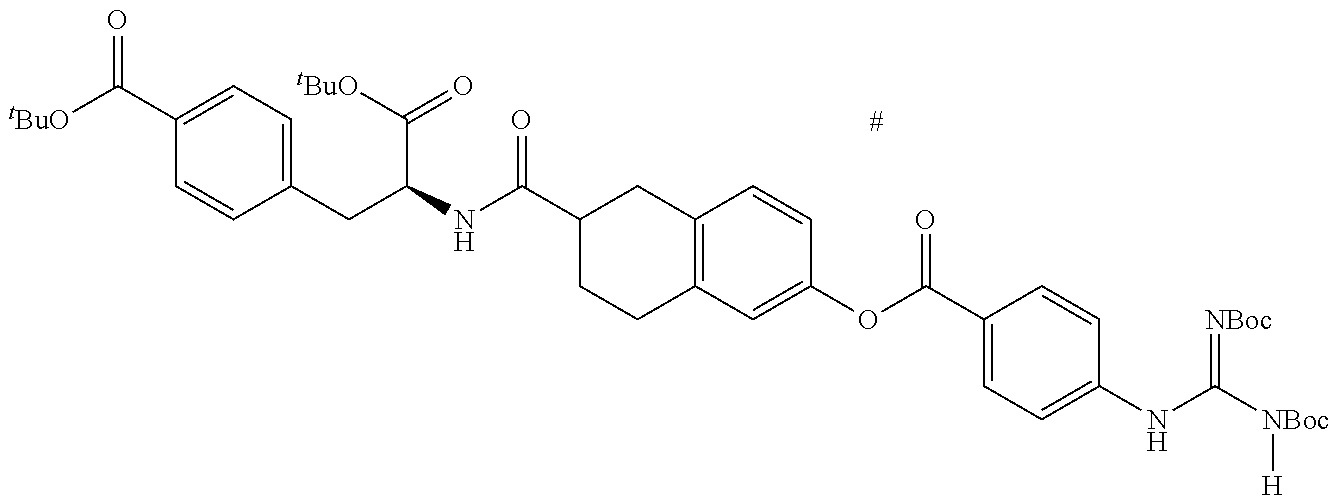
[tBuO]C(C1=CC=C(CC(NC(C2CCC3=C(C2)C=CC(OC(C2=CC=C(NC([NBoc][H])=[NBoc])C=C2)=O)=C3)=O)C([tBuO])=O)C=C1)=O
